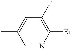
C1=NC(Br)=C(F)C=C1C
